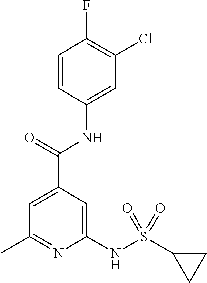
C1=CC(NC(C2=CC(C)=NC(NS(C3CC3)(=O)=O)=C2)=O)=CC(Cl)=C1F
